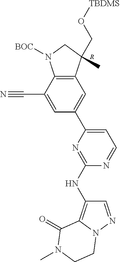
[R].C1=C(C2=CC=NC(NC3=C4N(N=C3)CCN(C)C4=O)=N2)C=C(C#N)C2=C1C(C)(CO[TBDMS])CN2[BOC]
